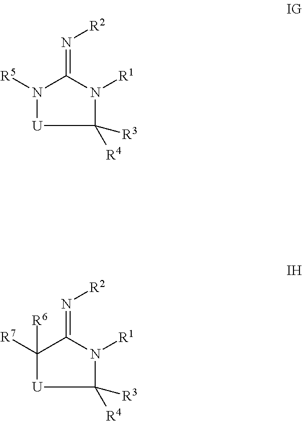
N1([R5])[U]C([R3])([R4])N([R1])C1=N[R2].C1([R7])([R6])[U]C([R3])([R4])N([R1])C1=N[R2]
